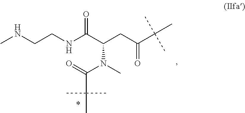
N(CCNC(C(CC(C(C)(C)C)=O)N(C)C(C(C)(C)C)=O)=O)C
